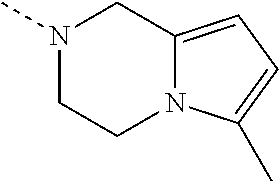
N1(C)CCN2C(=CC=C2C)C1
